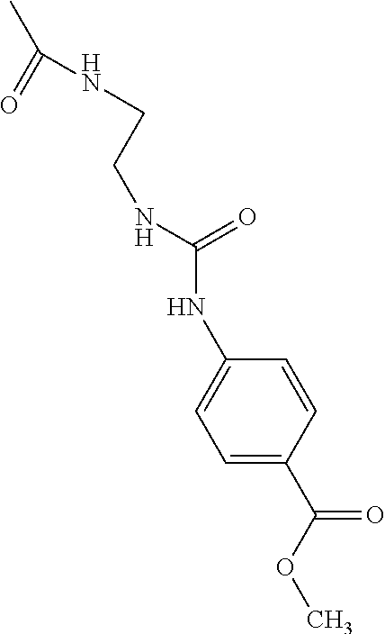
C(CNC(=O)NC1=CC=C(C(OC)=O)C=C1)NC(C)=O
